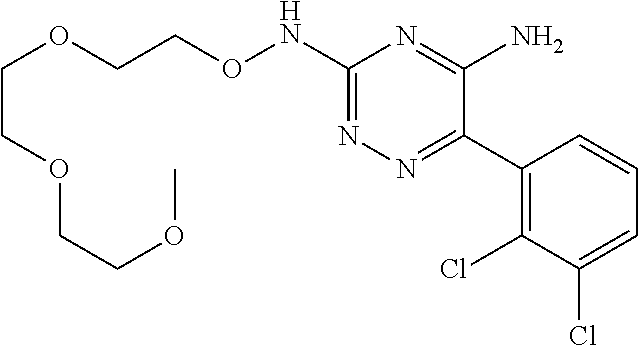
C1(NOCCOCCOCCOC)=NN=C(C2=C(Cl)C(Cl)=CC=C2)C(N)=N1
